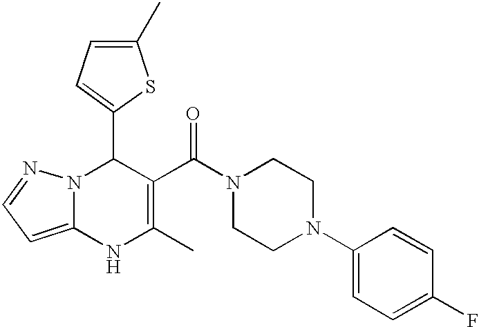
C1(C2=CC=C(C)S2)N2C(=CC=N2)NC(C)=C1C(N1CCN(C2=CC=C(F)C=C2)CC1)=O
